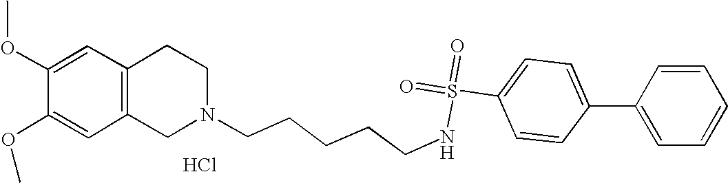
C1=C(OC)C(OC)=CC2=C1CCN(CCCCCNS(=O)(=O)C1=CC=C(C3=CC=CC=C3)C=C1)C2.Cl
